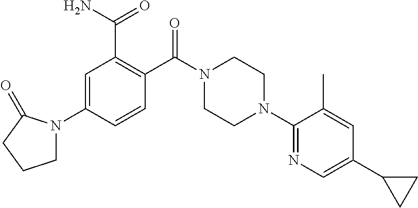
C1=C(N2CCCC2=O)C=CC(C(N2CCN(C3=NC=C(C4CC4)C=C3C)CC2)=O)=C1C(N)=O
